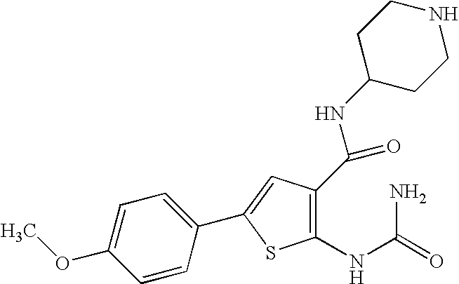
C1(NC(=O)N)=C(C(=O)NC2CCNCC2)C=C(C2=CC=C(OC)C=C2)S1
